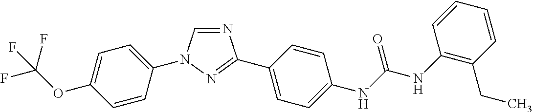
C1=C(N2C=NC(C3=CC=C(NC(NC4=C(CC)C=CC=C4)=O)C=C3)=N2)C=CC(OC(F)(F)F)=C1
